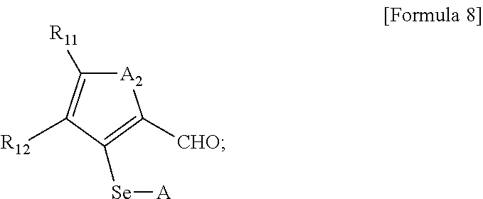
[A2]1C([R11])=C([R12])C([Se][A])=C1[CHO]
